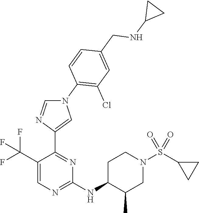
C1(C(F)(F)F)=CN=C(NC2CCN(S(C3CC3)(=O)=O)CC2C)N=C1C1=CN(C2=C(Cl)C=C(CNC3CC3)C=C2)C=N1
